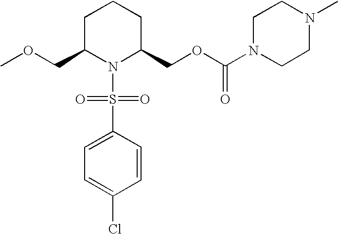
C1C(COC)N(S(C2=CC=C(Cl)C=C2)(=O)=O)C(COC(=O)N2CCN(C)CC2)CC1
